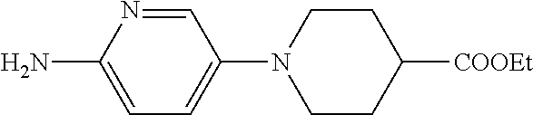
C1=C(N)N=CC(N2CCC([COOEt])CC2)=C1
